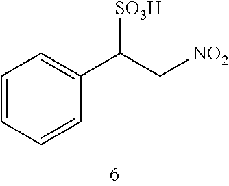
C1=CC=CC(C(C[NO2])[SO3H])=C1
